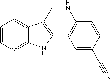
C1=CN=C2C(=C1)C(CNC1=CC=C(C#N)C=C1)=CN2
